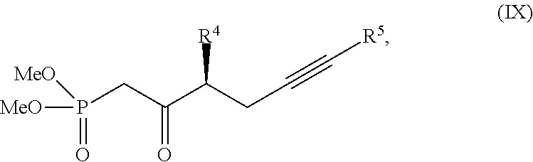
O=P(CC(=O)C(CC#C[R5])[R4])([MeO])[MeO]
